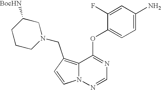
C1=CN2C(=C1CN1CCCC([BocHN])C1)C(OC1=CC=C(N)C=C1F)=NC=N2
